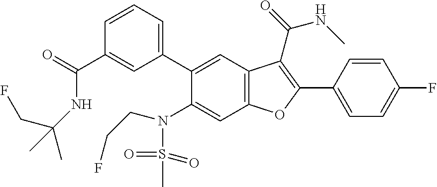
C1=CC(C2=C(C(=O)NC)C3=C(C=C(N(S(=O)(=O)C)CCF)C(C4=CC=CC(C(=O)NC(CF)(C)C)=C4)=C3)O2)=CC=C1F
